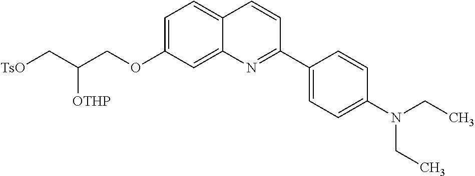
C1=C(OCC(C[TsO])[OTHP])C=C2C(=C1)C=CC(C1=CC=C(N(CC)CC)C=C1)=N2
